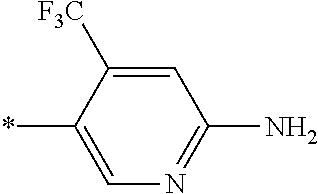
C1(*)=CN=C(N)C=C1[F3C]
